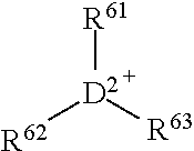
[R61][D2]([R63])[R62]
